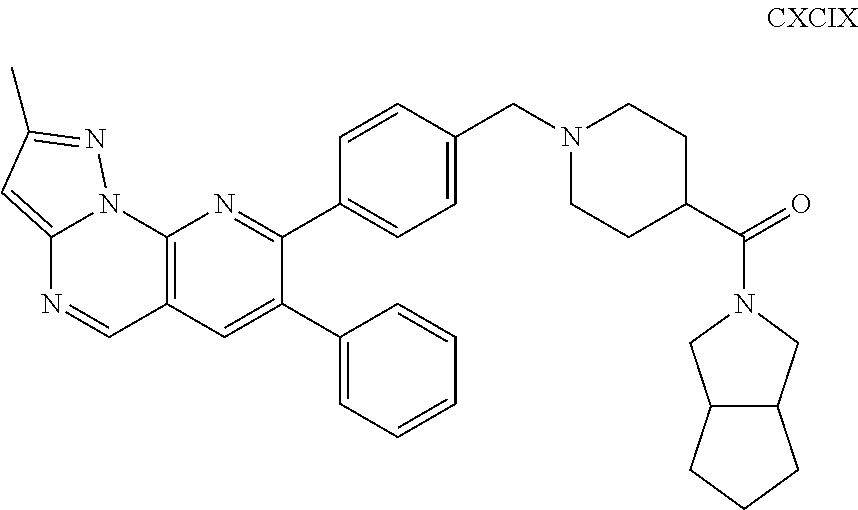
C12=C(C=C(C3=CC=CC=C3)C(C3=CC=C(CN4CCC(C(=O)N5CC6C(C5)CCC6)CC4)C=C3)=N1)C=NC1=CC(C)=NN21
